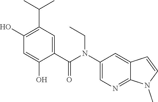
C1(N(C(C2=CC(C(C)C)=C(O)C=C2O)=O)CC)=CN=C2C(=C1)C=CN2C
